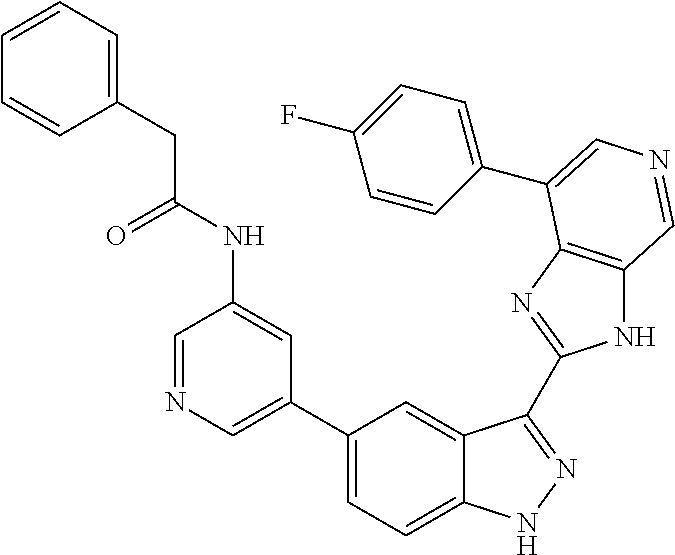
C1(C2=CN=CC(NC(CC3=CC=CC=C3)=O)=C2)=CC=C2C(=C1)C(C1=NC3=C(N1)C=NC=C3C1=CC=C(F)C=C1)=NN2
